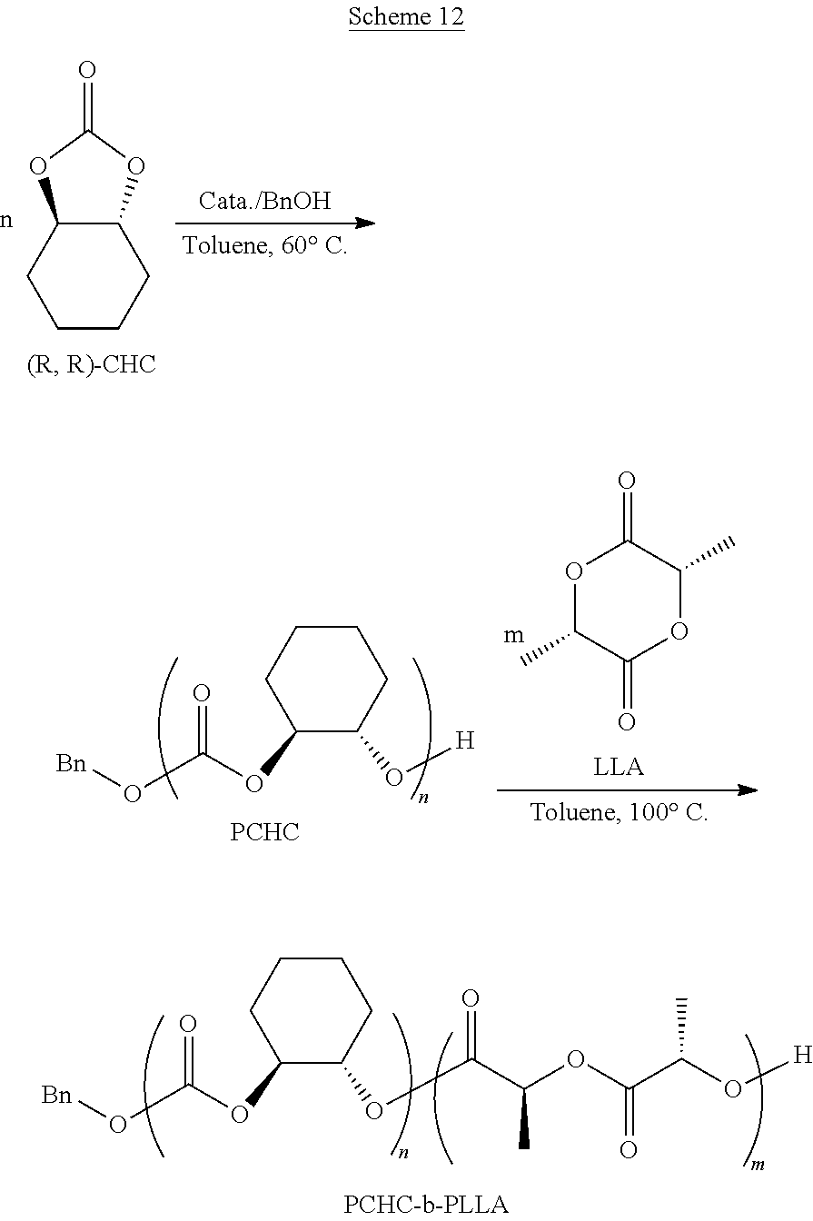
C(C)(OC(=O)C(C)O[H])C(=O)OC1C(OC(=O)O[Bn])CCCC1.C12C(OC(=O)O1)CCCC2.O1C(C)C(=O)OC(C)C1=O.C(=O)(OC1C(O[H])CCCC1)O[Bn].[PCHC]
